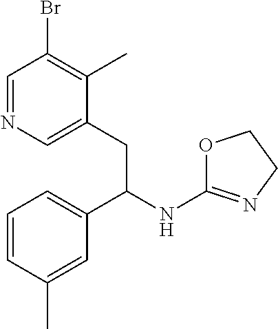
C1=NC=C(CC(C2=CC=CC(C)=C2)NC2=NCCO2)C(C)=C1Br
